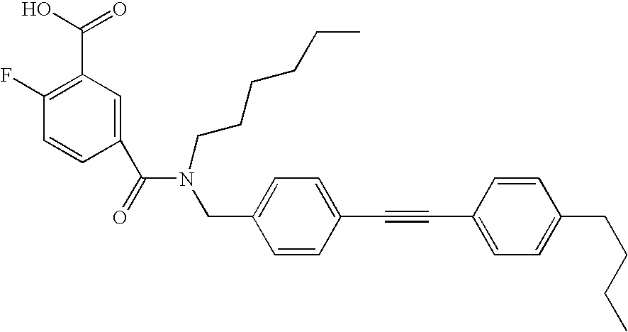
C1(C(=O)N(CC2=CC=C(C#CC3=CC=C(CCCC)C=C3)C=C2)CCCCCC)=CC(C(O)=O)=C(F)C=C1
